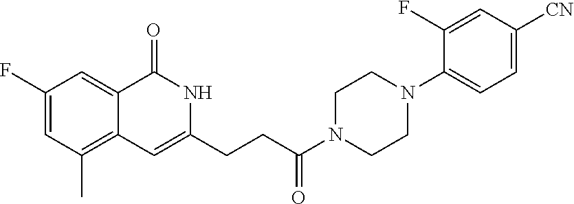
C1(F)=CC(C)=C2C(=C1)C(=O)NC(CCC(N1CCN(C3=CC=C([CN])C=C3F)CC1)=O)=C2
